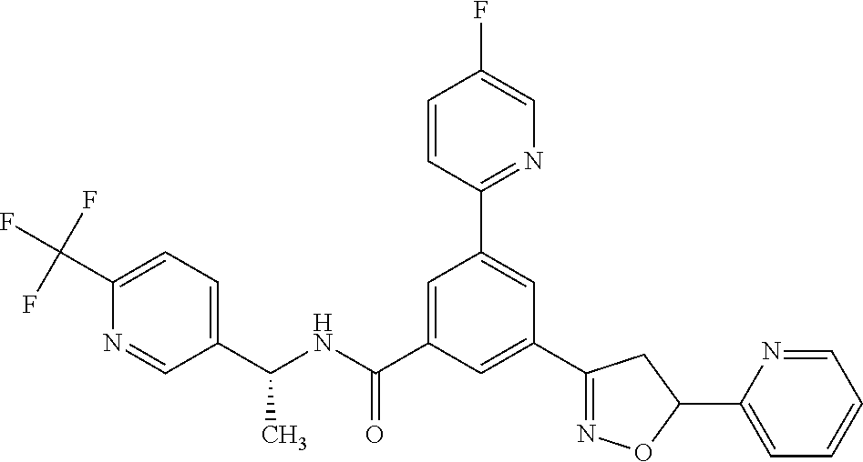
C1(C(NC(=O)C2=CC(C3=NC=C(F)C=C3)=CC(C3=NOC(C4=CC=CC=N4)C3)=C2)C)=CC=C(C(F)(F)F)N=C1
